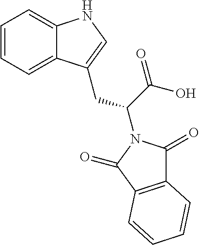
C1=CC=C2C(=C1)NC=C2CC(C(O)=O)N1C(=O)C2=C(C1=O)C=CC=C2
